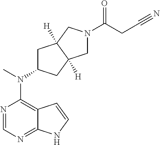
N1=CN=C2C(=C1N(C)C1CC3([H])C([H])(C1)CN(C(CC#N)=O)C3)C=CN2
